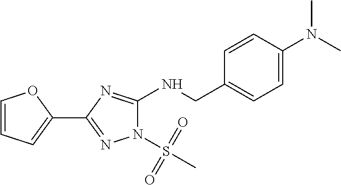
C1=CC=C(C2=NN(S(C)(=O)=O)C(NCC3=CC=C(N(C)C)C=C3)=N2)O1
